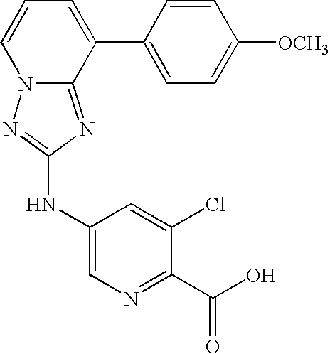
C1=CC=C(C2=CC=C([OCH3])C=C2)C2=NC(NC3=CN=C(C(O)=O)C(Cl)=C3)=NN12
